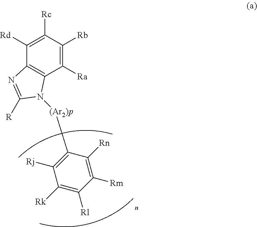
C1([Rd])=C([Rc])C([Rb])=C([Ra])C2=C1N=C([R])N2[(Ar2)p]C1=C([Rj])C([Rk])=C([Rl])C([Rm])=C1[Rn]
